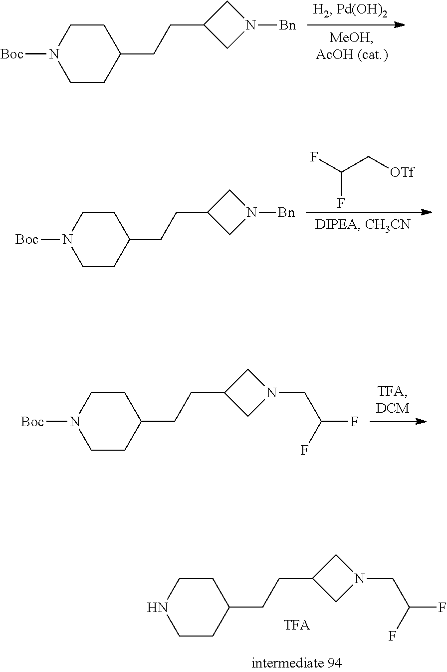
C1(CCC2CN([Bn])C2)CCN([Boc])CC1.C1(CCC2CN([Bn])C2)CCN([Boc])CC1.FC(C[OTf])F.C1(CCC2CN(CC(F)F)C2)CCN([Boc])CC1.C1(CCC2CN(CC(F)F)C2)CCNCC1
